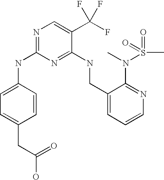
C1(CNC2=NC(NC3=CC=C(CC(=O)O)C=C3)=NC=C2C(F)(F)F)=CC=CN=C1N(S(C)(=O)=O)C
